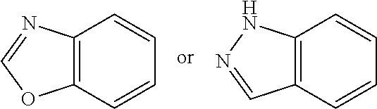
C12=C(C=CC=C1)OC=N2.C12=C(C=CC=C1)C=NN2
